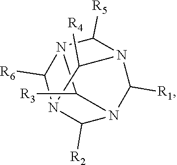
C1([R5])N2C([R6])N3C([R2])N(C([R1])N1C3[R4])C2[R3]
